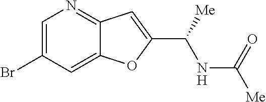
C1=C(Br)C=C2C(=N1)C=C(C([Me])NC([Me])=O)O2
